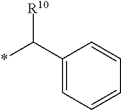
C1(C(*)[R10])=CC=CC=C1
